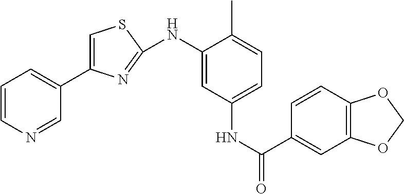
C1=CN=CC(C2=CSC(NC3=CC(NC(=O)C4=CC5=C(C=C4)OCO5)=CC=C3C)=N2)=C1
